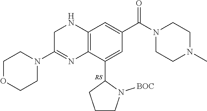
C12=C(NCC(N3CCOCC3)=N1)C=C(C(N1CCN(C)CC1)=O)C=C2C1CCCN1[BOC].[RS]
